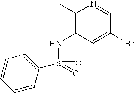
C1(C)=C(NS(=O)(=O)C2=CC=CC=C2)C=C(Br)C=N1
